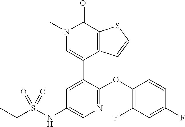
S1C=CC2=C1C(=O)N(C)C=C2C1=CC(NS(CC)(=O)=O)=CN=C1OC1=C(F)C=C(F)C=C1
